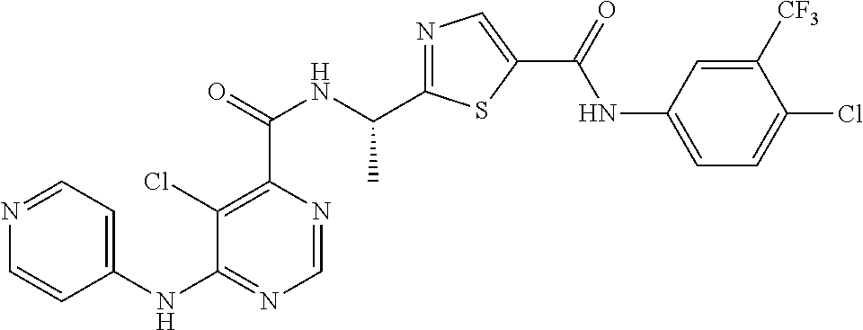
C1=NC(C(=O)NC(C2=NC=C(C(=O)NC3=CC=C(Cl)C([CF3])=C3)S2)C)=C(Cl)C(NC2=CC=NC=C2)=N1
